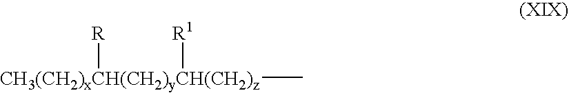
[CH3(CH2)xCH(CH2)yCH(CH2)z](C)([R1])[R]
